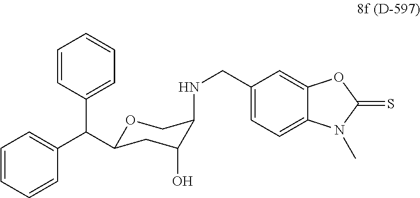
C1=CC(C(C2=CC=CC=C2)C2OCC(NCC3=CC=C4C(=C3)OC(=S)N4C)C(O)C2)=CC=C1
